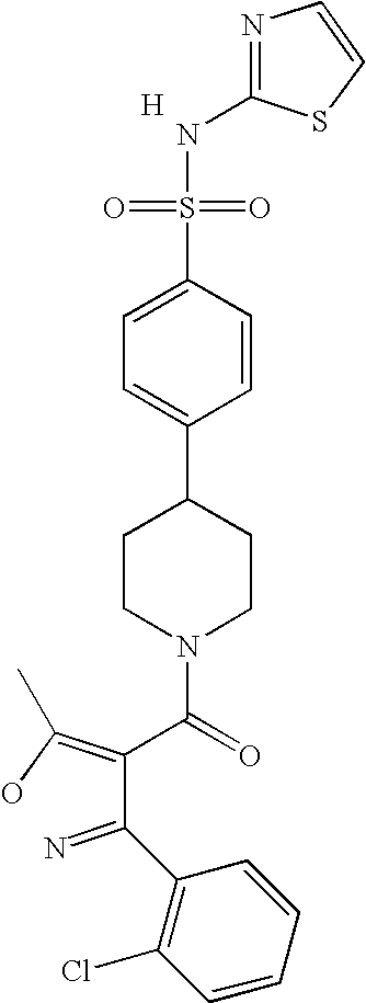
[H].C1(NS(=O)(=O)C2=CC=C(C3CCN(C(C(=C(O)C)C(=N)C4=C(Cl)C=CC=C4)=O)CC3)C=C2)=NC=CS1
